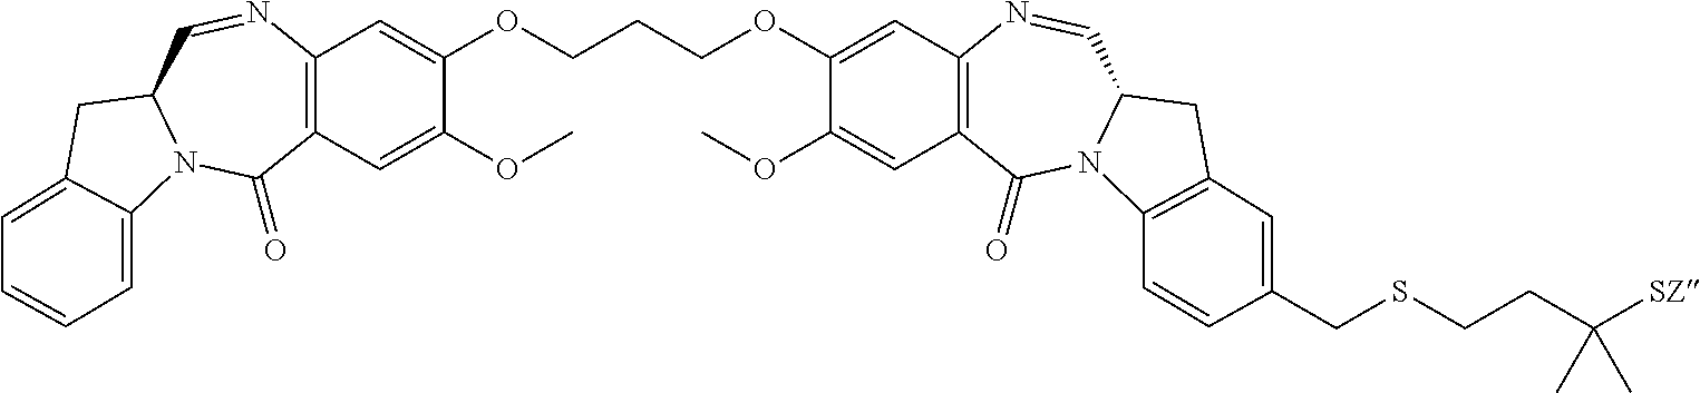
C12=C(C=C(OC)C(OCCCOC3=CC4=C(C=C3OC)C(=O)N3C(C=N4)CC4=C3C=CC(CSCCC([SZ])(C)C)=C4)=C1)C(=O)N1C(C=N2)CC2=CC=CC=C12
